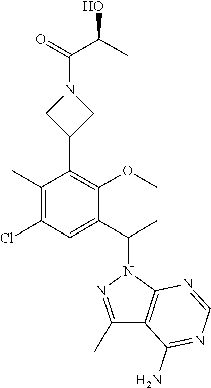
C1(C)=C(Cl)C=C(C(C)N2N=C(C)C3=C2N=CN=C3N)C(OC)=C1C1CN(C(C(C)O)=O)C1
